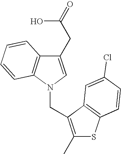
C1(CC(O)=O)=CN(CC2=C(C)SC3=C2C=C(Cl)C=C3)C2=C1C=CC=C2
